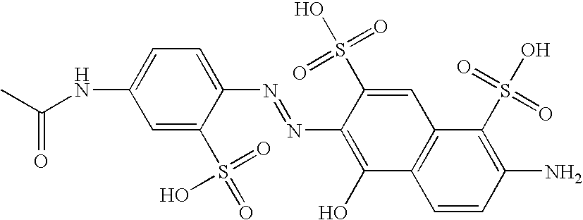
N(C1=CC=C(N=NC2=C(O)C3=C(C=C2S(O)(=O)=O)C(S(O)(=O)=O)=C(N)C=C3)C(S(=O)(=O)O)=C1)C(C)=O
